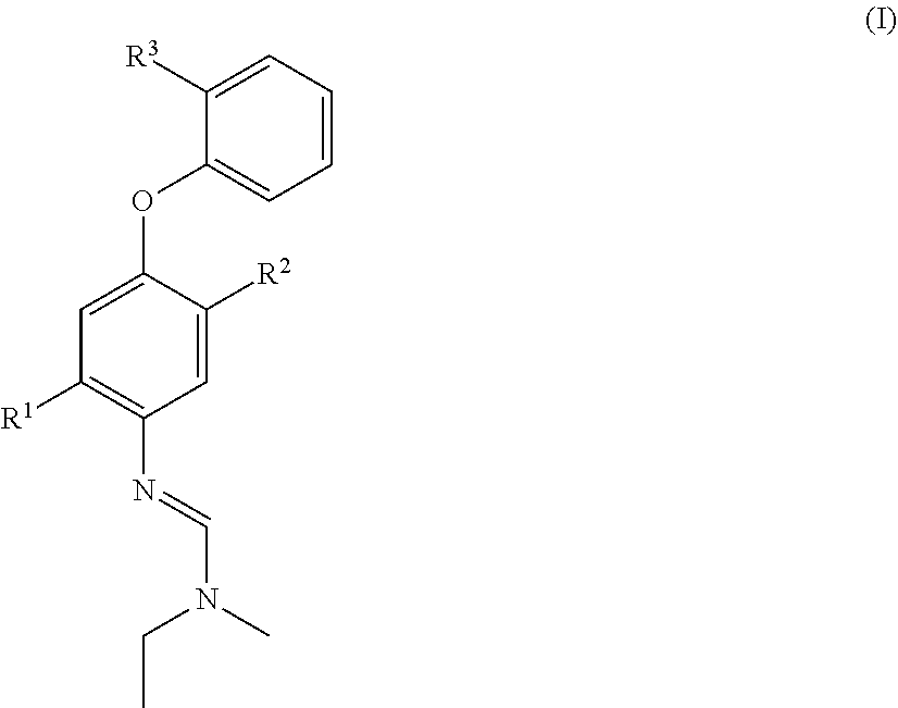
C1=CC=C([R3])C(OC2=CC([R1])=C(N=CN(C)CC)C=C2[R2])=C1
